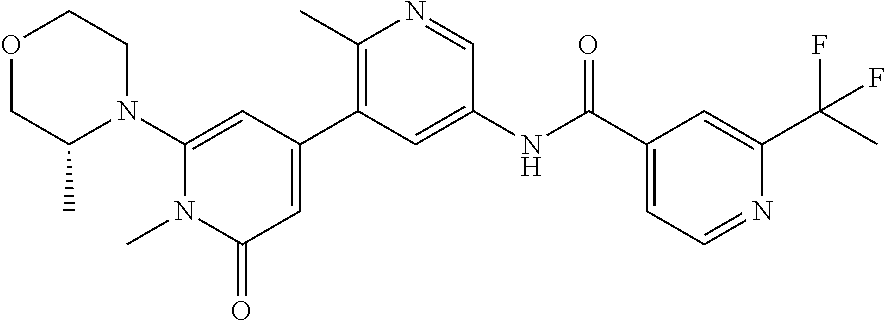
C1=C(C2=C(C)N=CC(NC(C3=CC=NC(C(C)(F)F)=C3)=O)=C2)C=C(N2CCOCC2C)N(C)C1=O
